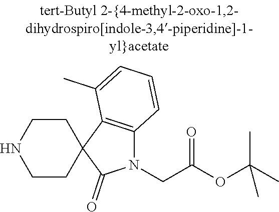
C1CC2(CCN1)C(=O)N(CC(OC(C)(C)C)=O)C1=C2C(C)=CC=C1
